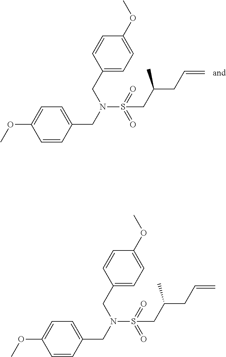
C1=CC(CN(CC2=CC=C(OC)C=C2)S(=O)(=O)CC(CC=C)C)=CC=C1OC.C1=CC(CN(CC2=CC=C(OC)C=C2)S(=O)(=O)CC(CC=C)C)=CC=C1OC
